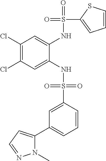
C1(Cl)=C(Cl)C=C(NS(=O)(=O)C2=CC(C3=CC=NN3C)=CC=C2)C(NS(=O)(C2=CC=CS2)=O)=C1
